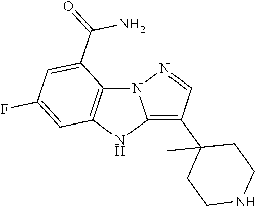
N12C3=C(NC1=C(C1(C)CCNCC1)C=N2)C=C(F)C=C3C(=O)N
